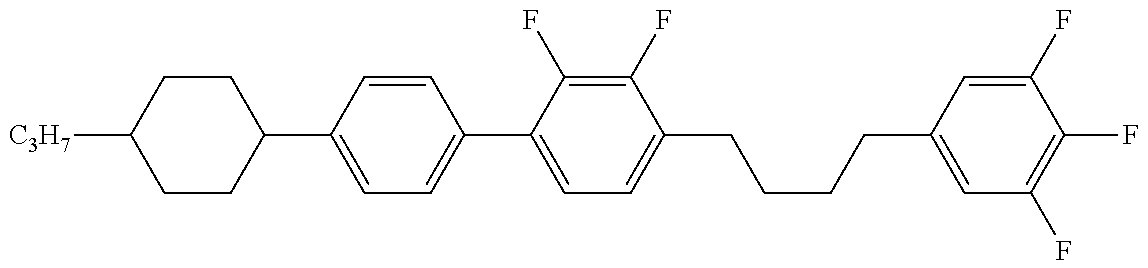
C1(C2=CC=C(C3=CC=C(CCCCC4=CC(F)=C(F)C(F)=C4)C(F)=C3F)C=C2)CCC([C3H7])CC1
